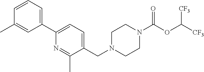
C(N1CCN(C(OC([CF3])[CF3])=O)CC1)C1=CC=C(C2=CC=CC(C)=C2)N=C1C
